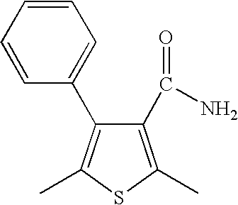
C1(C(N)=O)=C(C)SC(C)=C1C1=CC=CC=C1
